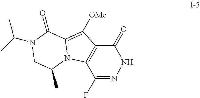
C12=C(N3C(=C1[OMe])C(=O)N(C(C)C)CC3C)C(F)=NNC2=O
